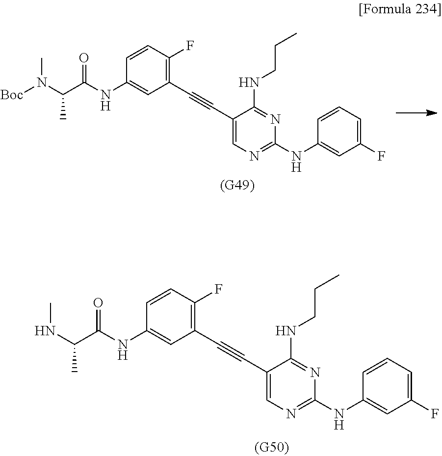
C1=CC(NC(=O)C(NC)C)=CC(C#CC2=CN=C(NC3=CC(F)=CC=C3)N=C2NCCC)=C1F.C1=CC(NC(=O)C(N(C)[Boc])C)=CC(C#CC2=CN=C(NC3=CC(F)=CC=C3)N=C2NCCC)=C1F
